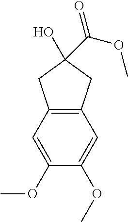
C12=C(C=C(OC)C(OC)=C1)CC(O)(C(=O)OC)C2
